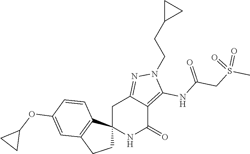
C12(NC(=O)C3=C(NC(CS(C)(=O)=O)=O)N(CCC4CC4)N=C3C1)CCC1=C2C=CC(OC2CC2)=C1
